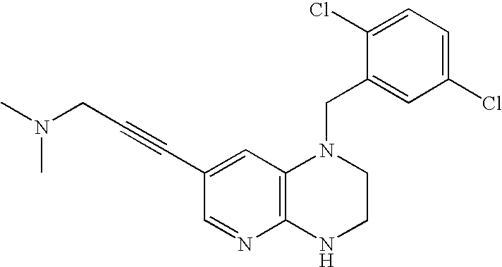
C1(Cl)=CC=C(Cl)C=C1CN1C2=C(NCC1)N=CC(C#CCN(C)C)=C2
